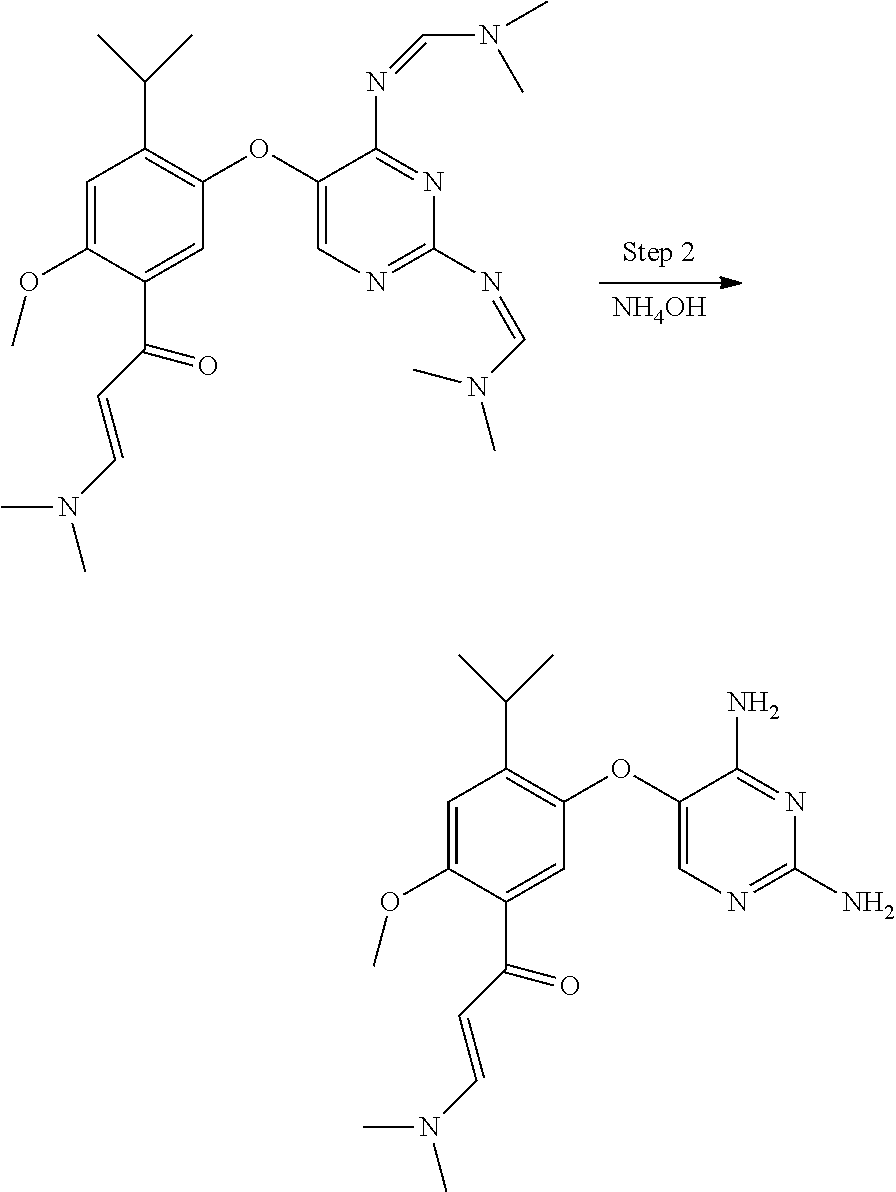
C1=C(OC)C(C(C=CN(C)C)=O)=CC(OC2=CN=C(N)N=C2N)=C1C(C)C.[NH4OH].C1=C(OC)C(C(C=CN(C)C)=O)=CC(OC2=CN=C(N=CN(C)C)N=C2N=CN(C)C)=C1C(C)C
